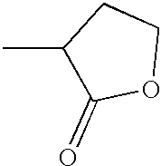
CC1C(=O)OCC1
